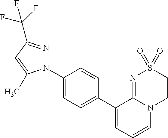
C1(N2N=C(C(F)(F)F)C=C2C)=CC=C(C2=CC=CN3C2=NS(=O)(=O)CC3)C=C1
